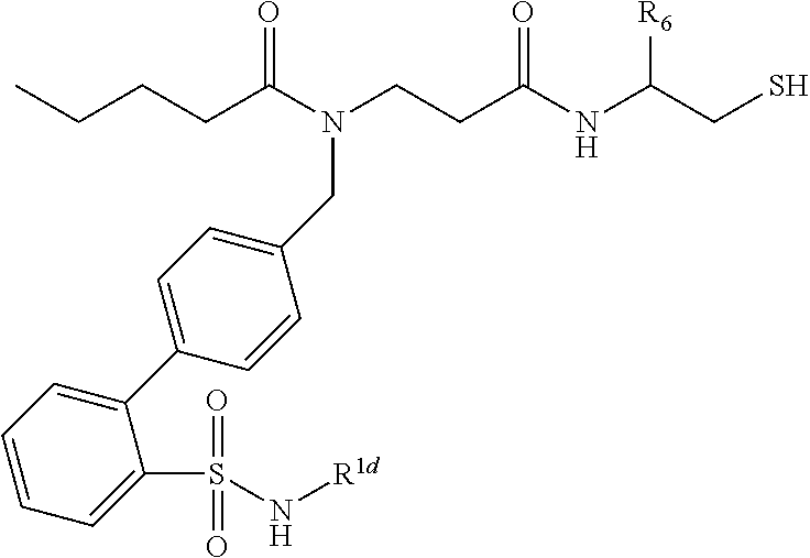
N(C(CCCC)=O)(CCC(NC(CS)[R6])=O)CC1=CC=C(C2=CC=CC=C2S(N[R1d])(=O)=O)C=C1
